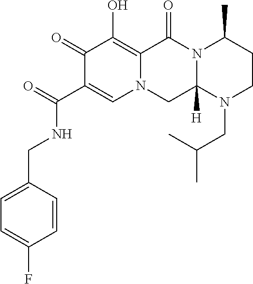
C1(=O)C(C(NCC2=CC=C(F)C=C2)=O)=CN2C(=C1O)C(=O)N1C([H])(C2)N(CC(C)C)CCC1C
